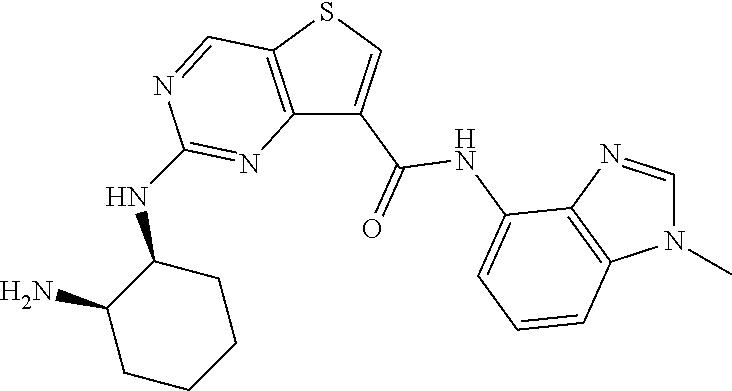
C12=C(SC=C1C(NC1=CC=CC3=C1N=CN3C)=O)C=NC(NC1C(N)CCCC1)=N2
